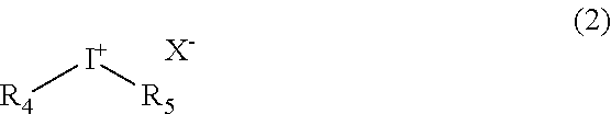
[R4][I+][R5].[X-]
